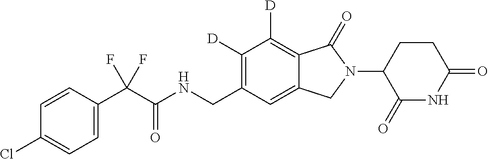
C1=CC(C(C(NCC2=C([D])C([D])=C3C(=C2)CN(C2C(=O)NC(=O)CC2)C3=O)=O)(F)F)=CC=C1Cl
